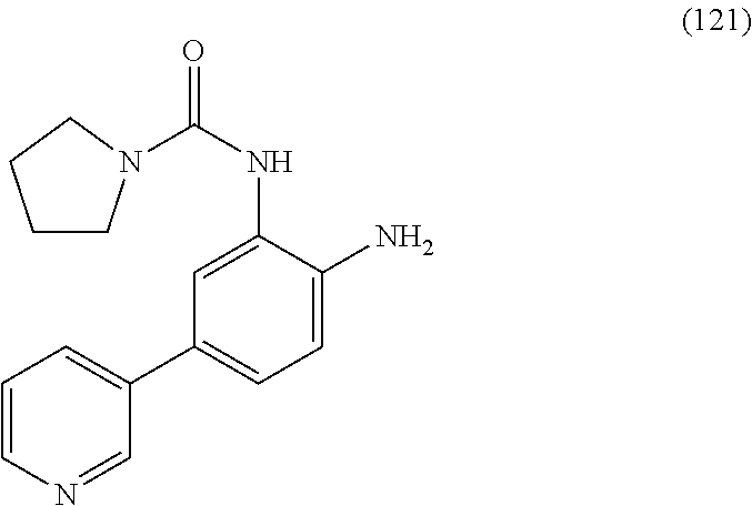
C1=C(NC(=O)N2CCCC2)C(N)=CC=C1C1=CC=CN=C1
